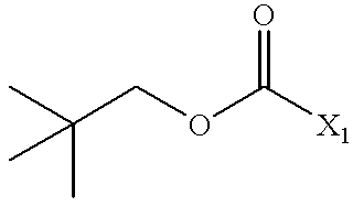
C(OC([X1])=O)C(C)(C)C
